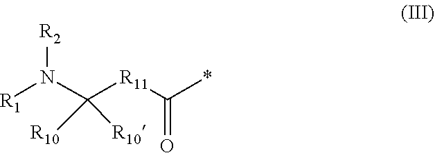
[R2]N(C([R11]C(=O)*)([R10])[R10])[R1]
